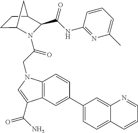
C12=C(N(CC(=O)N3C4CCC(C3C(NC3=NC(C)=CC=C3)=O)C4)C=C1C(N)=O)C=CC(C1=CC=C3C(=C1)N=CC=C3)=C2
